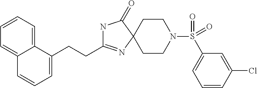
N1C(CCC2=CC=CC3=CC=CC=C23)=NC2(C1=O)CCN(S(=O)(=O)C1=CC=CC(Cl)=C1)CC2
